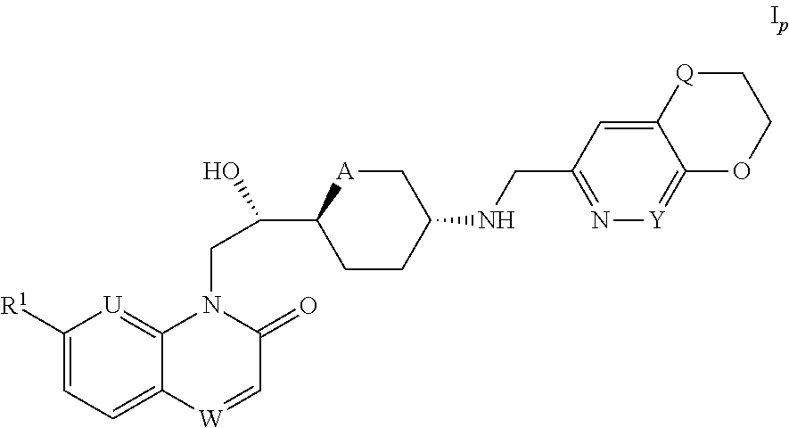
C1([R1])=CC=C2C(=[U]1)N(CC(C1CCC(NCC3=N[Y]=C4C(=C3)[Q]CCO4)C[A]1)O)C(=O)C=[W]2
